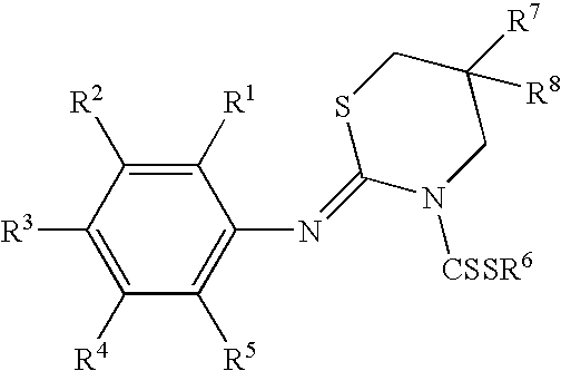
S1C(=NC2=C([R5])C([R4])=C([R3])C([R2])=C2[R1])N([CSSR6])CC([R7])([R8])C1
